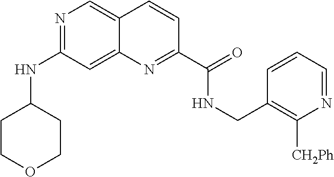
N1=C(NC2CCOCC2)C=C2C(=C1)C=CC(C(=O)NCC1=C([CH2Ph])N=CC=C1)=N2
